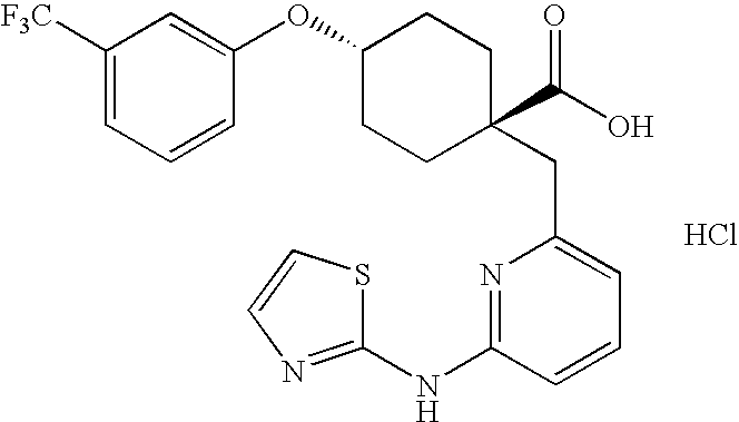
C1([F3C])=CC=CC(OC2CCC(C(O)=O)(CC3=CC=CC(NC4=NC=CS4)=N3)CC2)=C1.Cl
